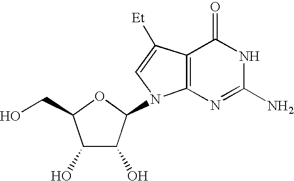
C1(O)C(O)C(N2C3=C(C([Et])=C2)C(=O)NC(N)=N3)OC1CO
